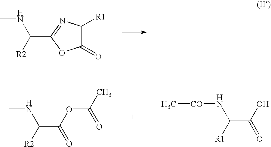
C1(=O)C([R1])N=C(C([R2])NC)O1.CNC(C(=O)OC(C)=O)[R2].[CO](NC(C(=O)O)[R1])C
